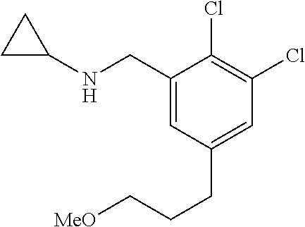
C1(CNC2CC2)=CC(CCC[MeO])=CC(Cl)=C1Cl
